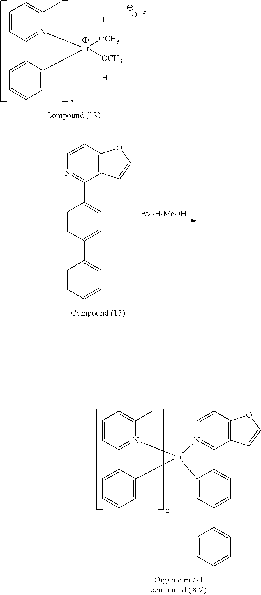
C1=CC2=N(C(C)=C1)[Ir]([OCH3][H])([OCH3][H])C1=CC=CC=C21.C12=C(C=CN=C1C1=CC=C(C3=CC=CC=C3)C=C1)OC=C2.C1=CC2=N(C(C)=C1)[Ir]1(C3=CC=CC=C23)N2=C(C3=C(C=C2)OC=C3)C2=CC=C(C3=CC=CC=C3)C=C21
